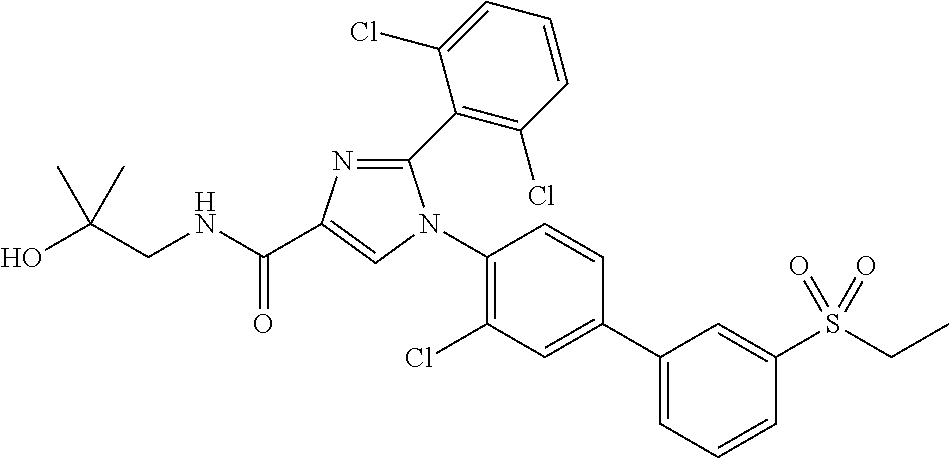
C1(N2C(C3=C(Cl)C=CC=C3Cl)=NC(C(NCC(O)(C)C)=O)=C2)=C(Cl)C=C(C2=CC=CC(S(CC)(=O)=O)=C2)C=C1
